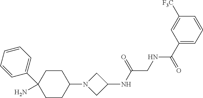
C1=CC=CC(C2(N)CCC(N3CC(NC(CNC(C4=CC=CC([F3C])=C4)=O)=O)C3)CC2)=C1
